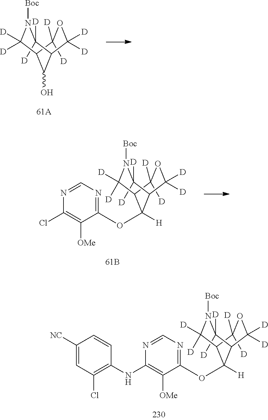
C1([D])([D])N([Boc])C([D])([D])C2C([D])([D])OC([D])([D])C1C2O.C1(OC2([H])C3C([D])([D])OC([D])([D])C2C([D])([D])N([Boc])C3([D])[D])=NC=NC(Cl)=C1[OMe].C1(OC2([H])C3C([D])([D])OC([D])([D])C2C([D])([D])N([Boc])C3([D])[D])=NC=NC(NC2=C(Cl)C=C([NC])C=C2)=C1[OMe]
